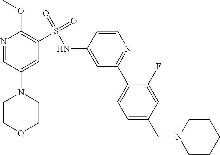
N1=CC(N2CCOCC2)=CC(S(=O)(=O)NC2=CC(C3=CC=C(CN4CCCCC4)C=C3F)=NC=C2)=C1OC
